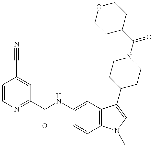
C1=CN=C(C(NC2=CC3=C(C=C2)N(C)C=C3C2CCN(C(=O)C3CCOCC3)CC2)=O)C=C1C#N
